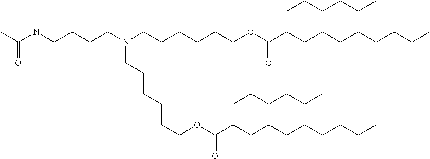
C(CCCOC(C(CCCCCCCC)CCCCCC)=O)CCN(CCCCNC(C)=O)CCCCCCOC(C(CCCCCCCC)CCCCCC)=O
